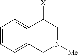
C1=CC=C2C(=C1)C([X])CN([Me])C2
